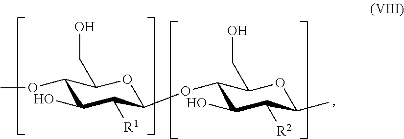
C1(OC)C(O)C([R1])C(OC2C(O)C([R2])C(C)OC2CO)OC1CO
